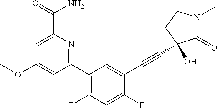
C1(OC)=CC(C2=C(F)C=C(F)C(C#CC3(O)C(=O)N(C)CC3)=C2)=NC(C(=O)N)=C1
